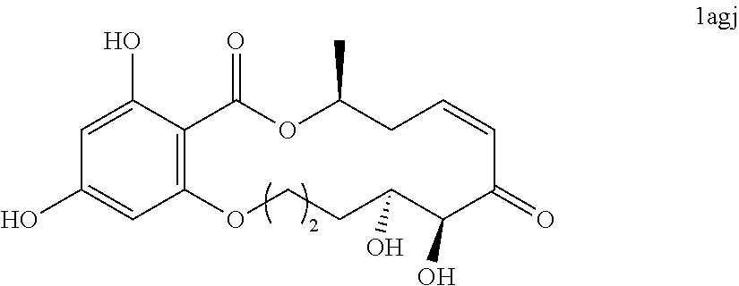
C12=C(C(O)=CC(O)=C1)C(=O)OC(C)CC=CC(=O)C(O)C(O)CCO2
